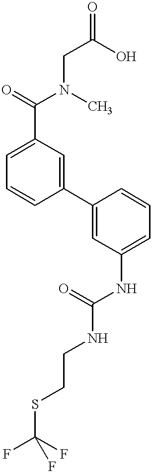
C1(C(=O)N(CC(O)=O)C)=CC=CC(C2=CC(NC(NCCSC(F)(F)F)=O)=CC=C2)=C1
